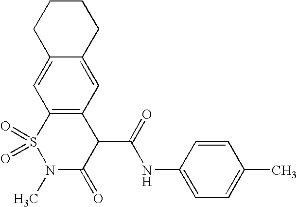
C12=CC3=C(C=C1CCCC2)C(C(=O)NC1=CC=C(C)C=C1)C(=O)N(C)S3(=O)=O
